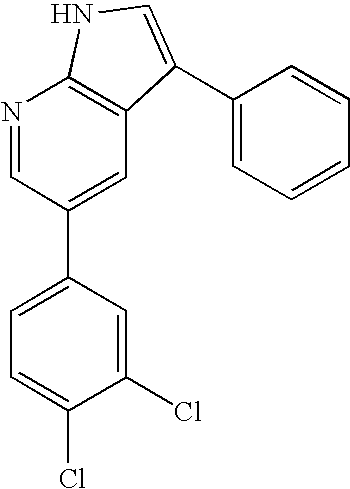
N1=CC(C2=CC=C(Cl)C(Cl)=C2)=CC2=C1NC=C2C1=CC=CC=C1
